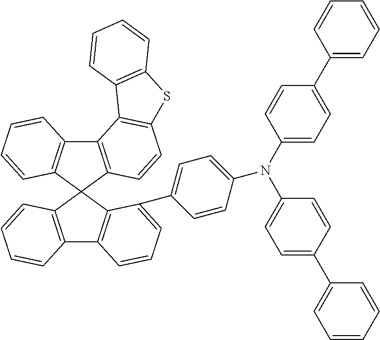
C12=C(C3(C4=C1C=CC=C4C1=CC=C(N(C4=CC=C(C5=CC=CC=C5)C=C4)C4=CC=C(C5=CC=CC=C5)C=C4)C=C1)C1=C(C4=C3C=CC=C4)C3=C(C=C1)SC1=C3C=CC=C1)C=CC=C2
